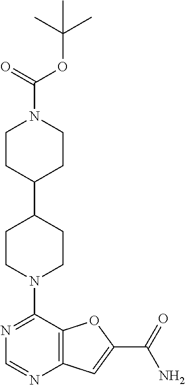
N1=C(N2CCC(C3CCN(C(OC(C)(C)C)=O)CC3)CC2)C2=C(N=C1)C=C(C(=O)N)O2
